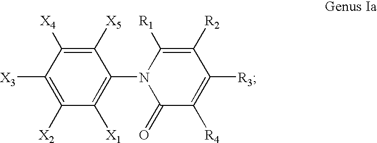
N1(C2=C([X1])C([X2])=C([X3])C([X4])=C2[X5])C(=O)C([R4])=C([R3])C([R2])=C1[R1]
